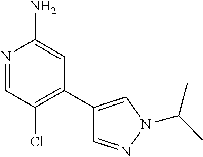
N1=CC(Cl)=C(C2=CN(C(C)C)N=C2)C=C1N
